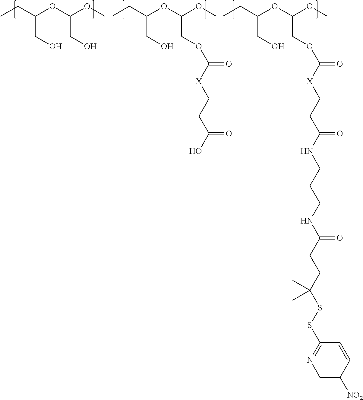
CCC(OC(OC)CO)CO.CCC(OC(OC)COC(=O)[X]CCC(O)=O)CO.CCC(OC(OC)COC(=O)[X]CCC(NCCCNC(CCC(SSC1=NC=C([NO2])C=C1)(C)C)=O)=O)CO
